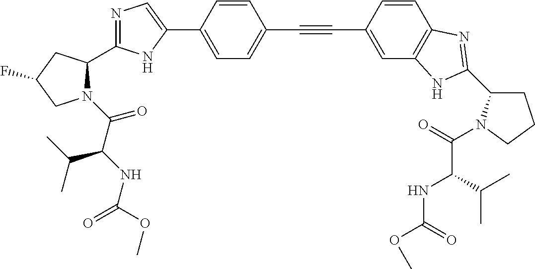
C1=C(C2=CN=C(C3N(C(C(C(C)C)NC(=O)OC)=O)CC(F)C3)N2)C=CC(C#CC2=CC3=C(C=C2)N=C(C2CCCN2C(=O)C(C(C)C)NC(=O)OC)N3)=C1
